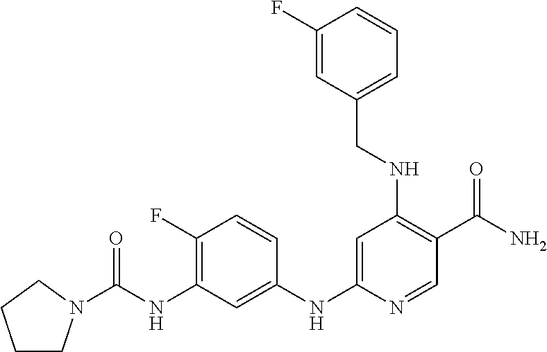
C(=O)(NC1=C(F)C=CC(NC2=CC(NCC3=CC=CC(F)=C3)=C(C(N)=O)C=N2)=C1)N1CCCC1
